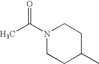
N1(C(=O)C)CCC(C)CC1
